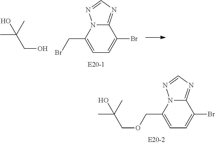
C1(Br)=CC=C(COCC(C)(C)O)N2C1=NC=N2.C1(Br)=CC=C(CBr)N2C1=NC=N2.C(O)C(C)(C)O
